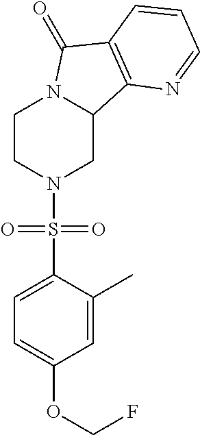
C1CN(S(C2=CC=C(OCF)C=C2C)(=O)=O)CC2N1C(=O)C1=C2N=CC=C1
